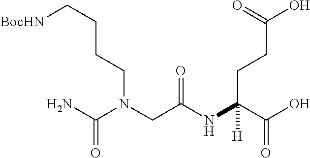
C(CCCN(CC(NC(C(O)=O)(CCC(O)=O)[H])=O)C(N)=O)[BocHN]
